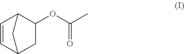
C1C2C=CC(C1OC(C)=O)C2
